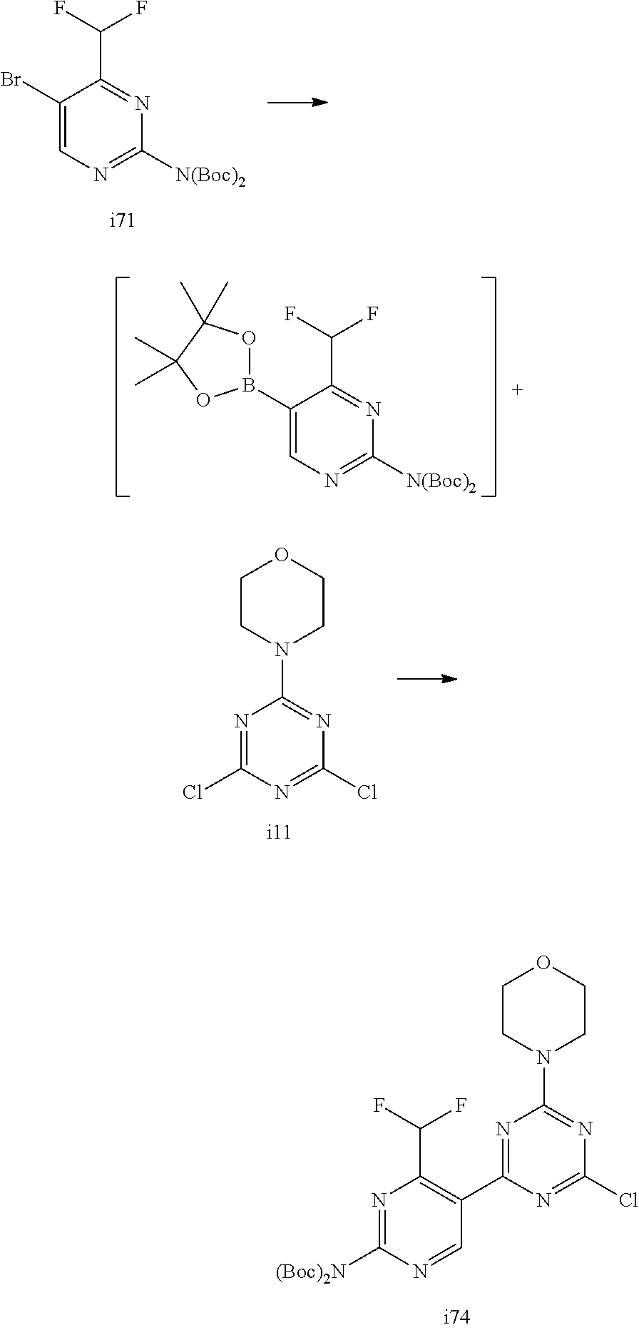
C1(Br)=CN=C([N(Boc)2])N=C1C(F)F.C1(B2OC(C)(C)C(C)(C)O2)=CN=C([N(Boc)2])N=C1C(F)F.N1=C(Cl)N=C(Cl)N=C1N1CCOCC1.N1=C(C2=C(C(F)F)N=C([(Boc)2N])N=C2)N=C(Cl)N=C1N1CCOCC1
